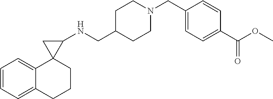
C1=CC=C2C(=C1)CCCC21C(NCC2CCN(CC3=CC=C(C(OC)=O)C=C3)CC2)C1
